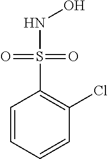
C1=CC=CC(Cl)=C1S(=O)(=O)NO
